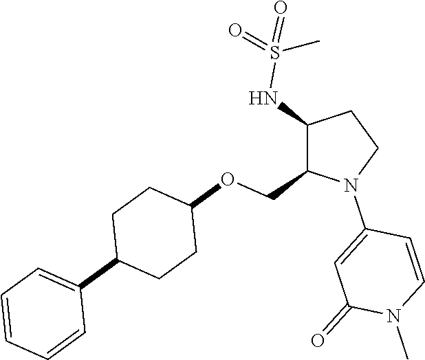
C1(NS(=O)(=O)C)C(COC2CCC(C3=CC=CC=C3)CC2)N(C2=CC(=O)N(C)C=C2)CC1
